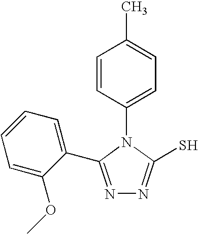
N1=C(C2=CC=CC=C2OC)N(C2=CC=C(C)C=C2)C(S)=N1
